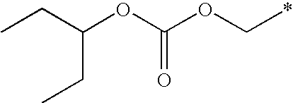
C(OC*)(OC(CC)CC)=O
